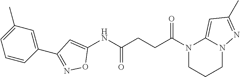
N1(C(CCC(NC2=CC(C3=CC(C)=CC=C3)=NO2)=O)=O)CCCN2C1=CC(C)=N2
